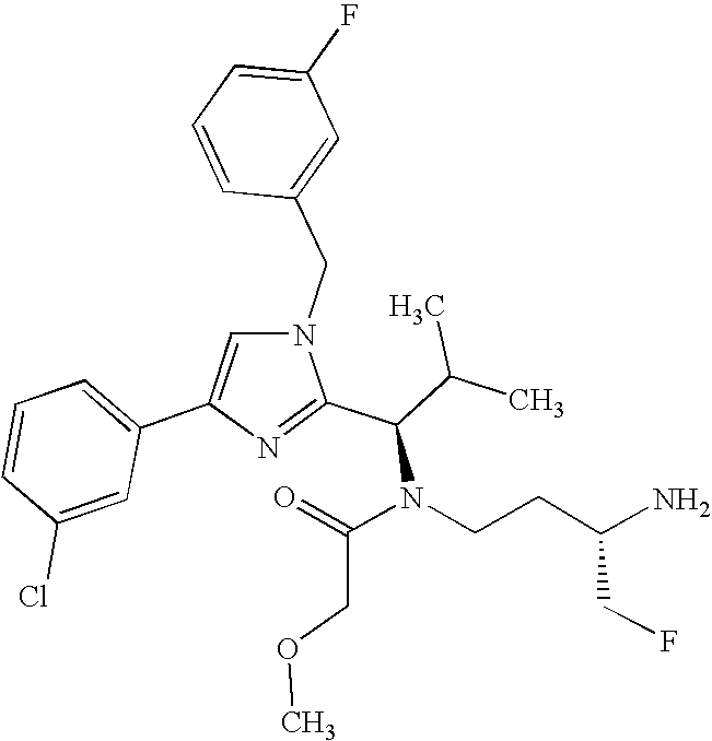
C1=C(C2=CC=CC(Cl)=C2)N=C(C(N(C(COC)=O)CCC(N)CF)C(C)C)N1CC1=CC(F)=CC=C1
